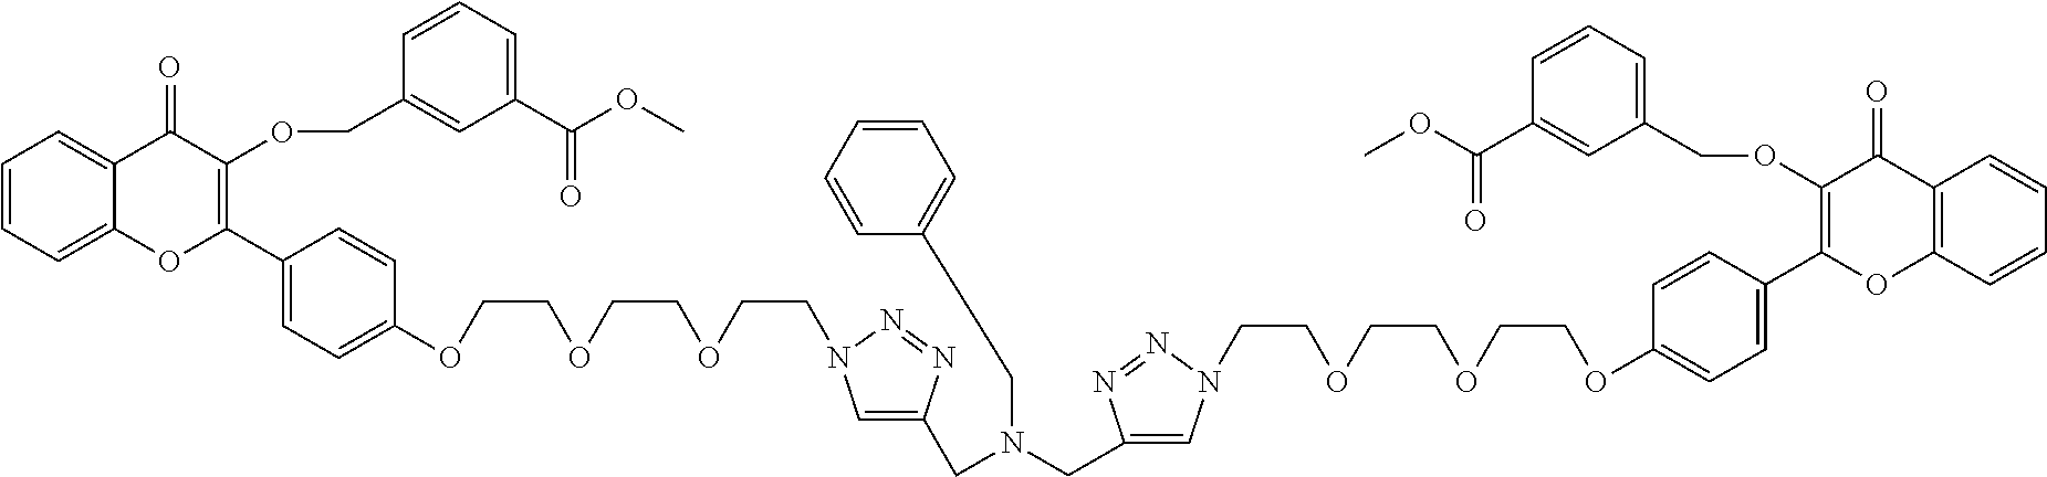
C1=CC=C2C(=C1)C(=O)C(OCC1=CC(C(OC)=O)=CC=C1)=C(C1=CC=C(OCCOCCOCCN3C=C(CN(CC4=CN(CCOCCOCCOC5=CC=C(C6=C(OCC7=CC=CC(C(OC)=O)=C7)C(=O)C7=C(O6)C=CC=C7)C=C5)N=N4)CC4=CC=CC=C4)N=N3)C=C1)O2
